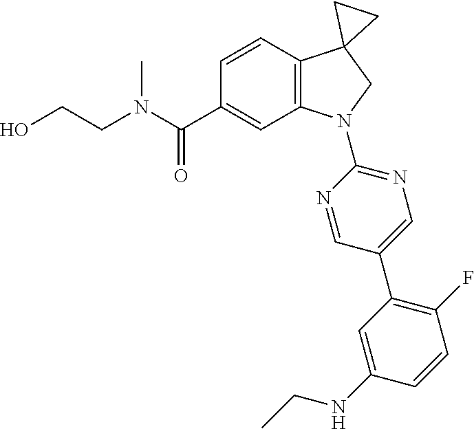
C(C1=CC2=C(C=C1)C1(CN2C2=NC=C(C3=C(F)C=CC(NCC)=C3)C=N2)CC1)(=O)N(C)CCO
